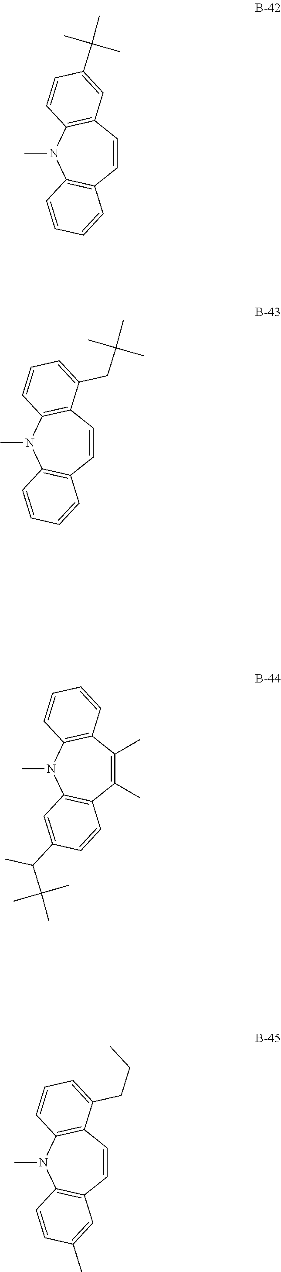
C1(C)=C(C)C2=C(N(C)C3=C1C=CC(C(C)C(C)(C)C)=C3)C=CC=C2.C1=CC2=C(N(C)C3=C1C=C(C)C=C3)C=CC=C2CCC.C1=CC2=C(N(C)C3=C1C=CC=C3)C=CC(C(C)(C)C)=C2.C1=CC2=C(N(C)C3=C1C=CC=C3)C=CC=C2CC(C)(C)C
